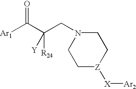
C1C[Z]([X][Ar2])CCN1CC(C([Ar1])=O)([R24])[Y]
